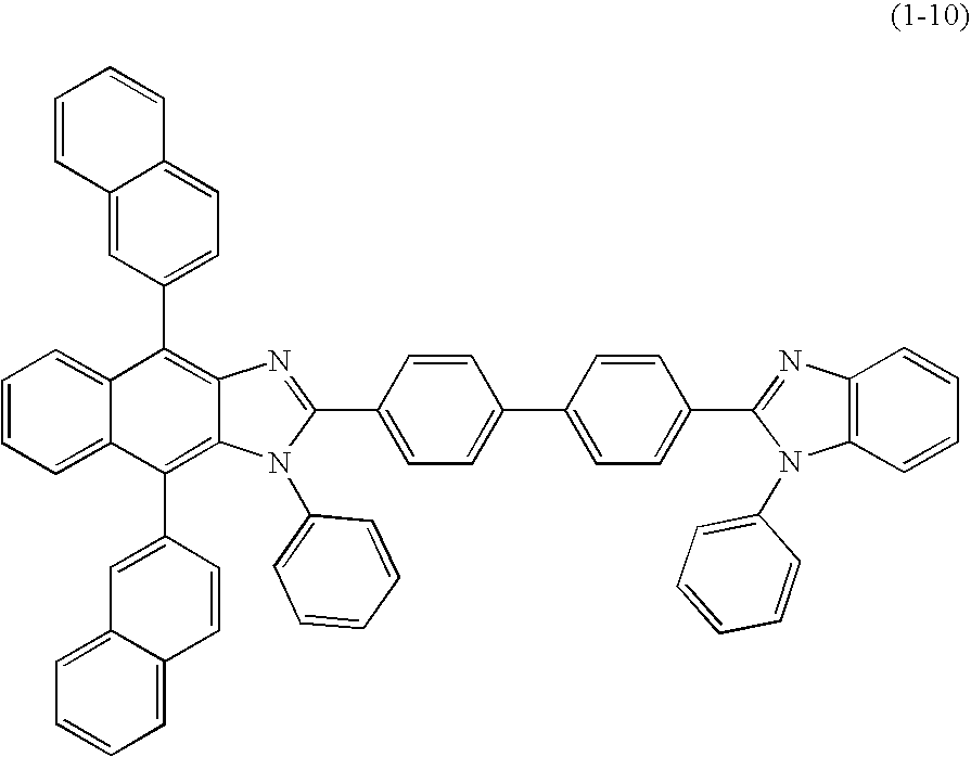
C1=CC2=CC(C3=C4C(=C(C5=CC6=CC=CC=C6C=C5)C5=CC=CC=C35)N(C3=CC=CC=C3)C(C3=CC=C(C5=CC=C(C6=NC7=C(N6C6=CC=CC=C6)C=CC=C7)C=C5)C=C3)=N4)=CC=C2C=C1
